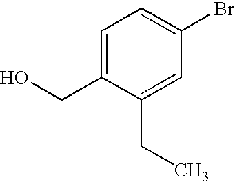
C1=C(CO)C(CC)=CC(Br)=C1
